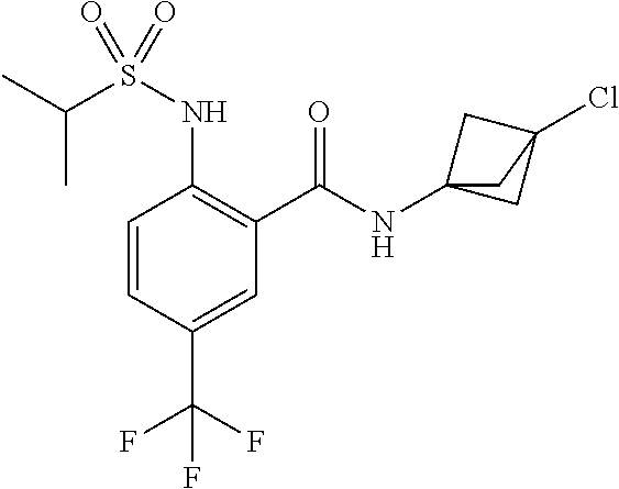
C1=CC(C(F)(F)F)=CC(C(=O)NC23CC(Cl)(C2)C3)=C1NS(C(C)C)(=O)=O
